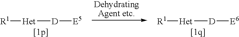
[R1][Het][D][E5].[R1][Het][D][E6]
